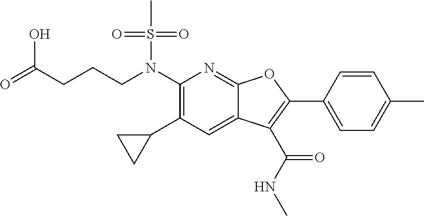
N(C1=C(C2CC2)C=C2C(=N1)OC(C1=CC=C(C)C=C1)=C2C(NC)=O)(S(C)(=O)=O)CCCC(=O)O
